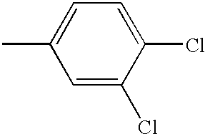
C1=C(Cl)C(Cl)=CC=C1C
